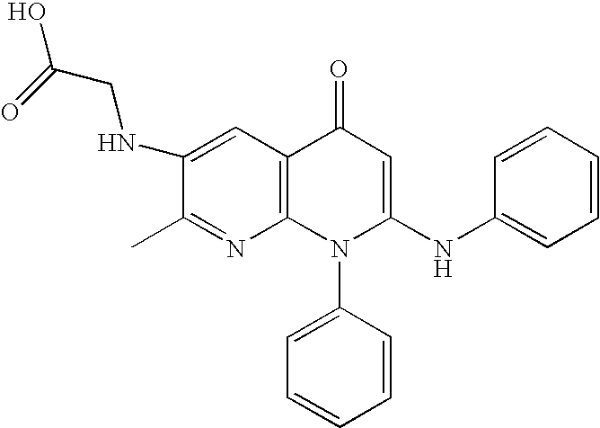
C1(C)=NC2=C(C=C1NCC(O)=O)C(=O)C=C(NC1=CC=CC=C1)N2C1=CC=CC=C1
